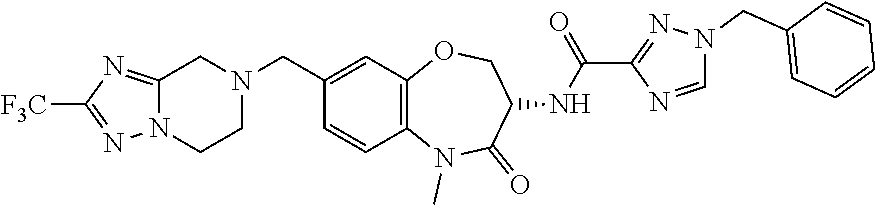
C1=CC2=C(C=C1CN1CC3=NC([F3C])=NN3CC1)OCC(NC(C1=NN(CC3=CC=CC=C3)C=N1)=O)C(=O)N2C
